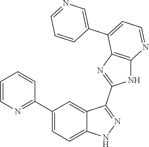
C1(C2=CC=C3C(=C2)C(C2=NC4=C(N2)N=CC=C4C2=CN=CC=C2)=NN3)=NC=CC=C1
